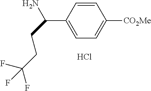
C1=CC(C(N)CCC(F)(F)F)=CC=C1[CO2Me].Cl
